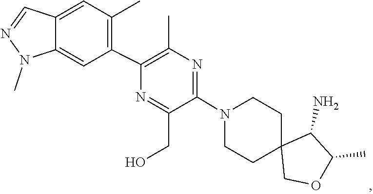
C1CN(C2=NC(C)=C(C3=C(C)C=C4C(=C3)N(C)N=C4)N=C2CO)CCC12COC(C)C2N
